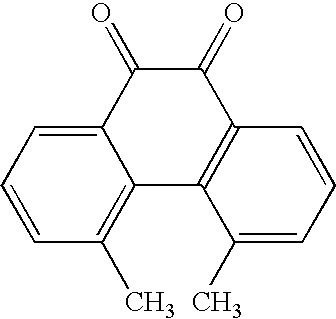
C1=CC=C2C(=C1C)C1=C(C(=O)C2=O)C=CC=C1C
